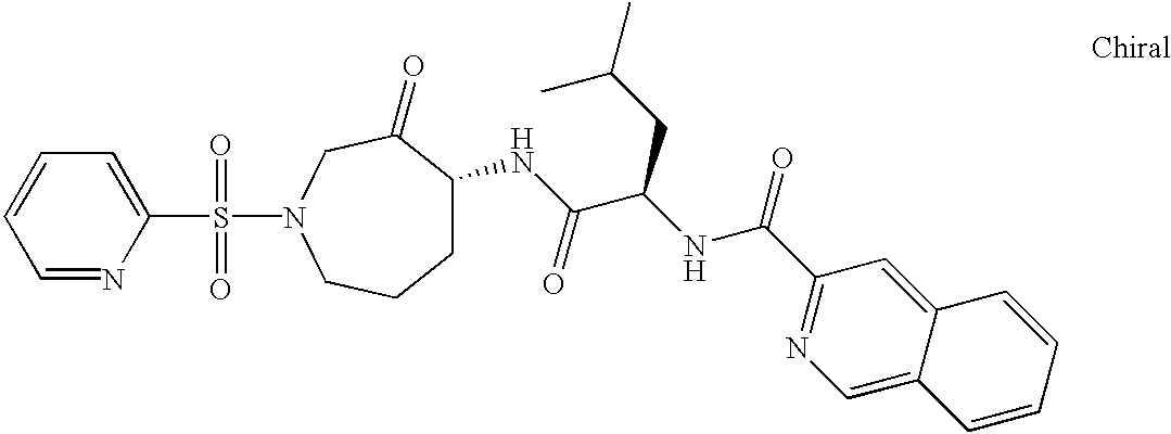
C1=NC(S(N2CC(=O)C(NC(C(NC(C3=NC=C4C(=C3)C=CC=C4)=O)CC(C)C)=O)CCC2)(=O)=O)=CC=C1
